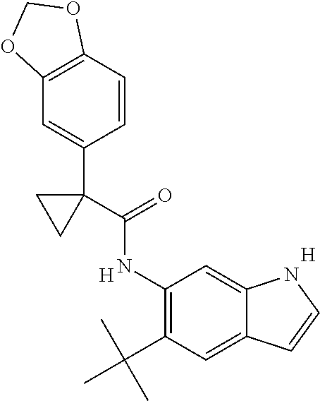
C12=C(C=C(C3(C(NC4=C(C(C)(C)C)C=C5C(=C4)NC=C5)=O)CC3)C=C1)OCO2.[H].[H]
